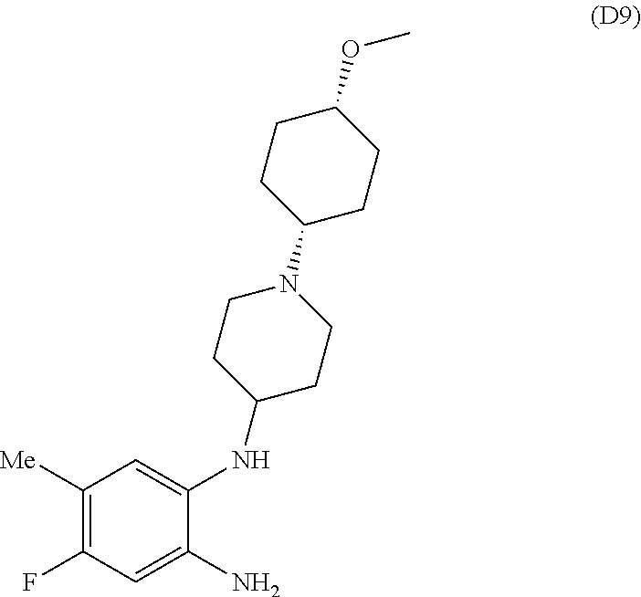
C1([Me])=C(F)C=C(N)C(NC2CCN(C3CCC(OC)CC3)CC2)=C1
